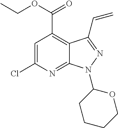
C1=C(Cl)N=C2C(=C1C(OCC)=O)C(C=C)=NN2C1CCCCO1
